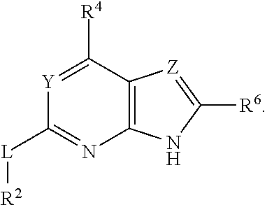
[Y]1=C([R4])C2=C(N=C1[L][R2])NC([R6])=[Z]2
